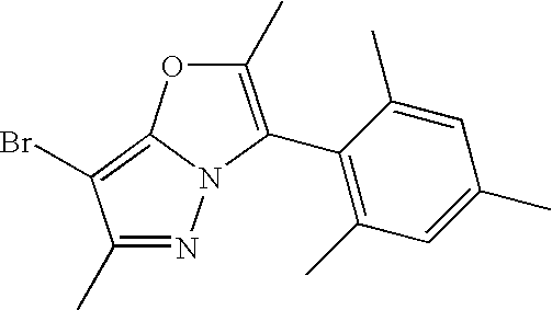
N1=C(C)C(Br)=C2N1C(C1=C(C)C=C(C)C=C1C)=C(C)O2
